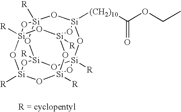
[R][Si]12O[Si]3([(CH2)10]C(OCC)=O)O[Si]4([R])O[Si]([R])(O1)O[Si]1([R])O[Si]([R])(O[Si]([R])(O[Si]([R])(O1)O2)O3)O4
